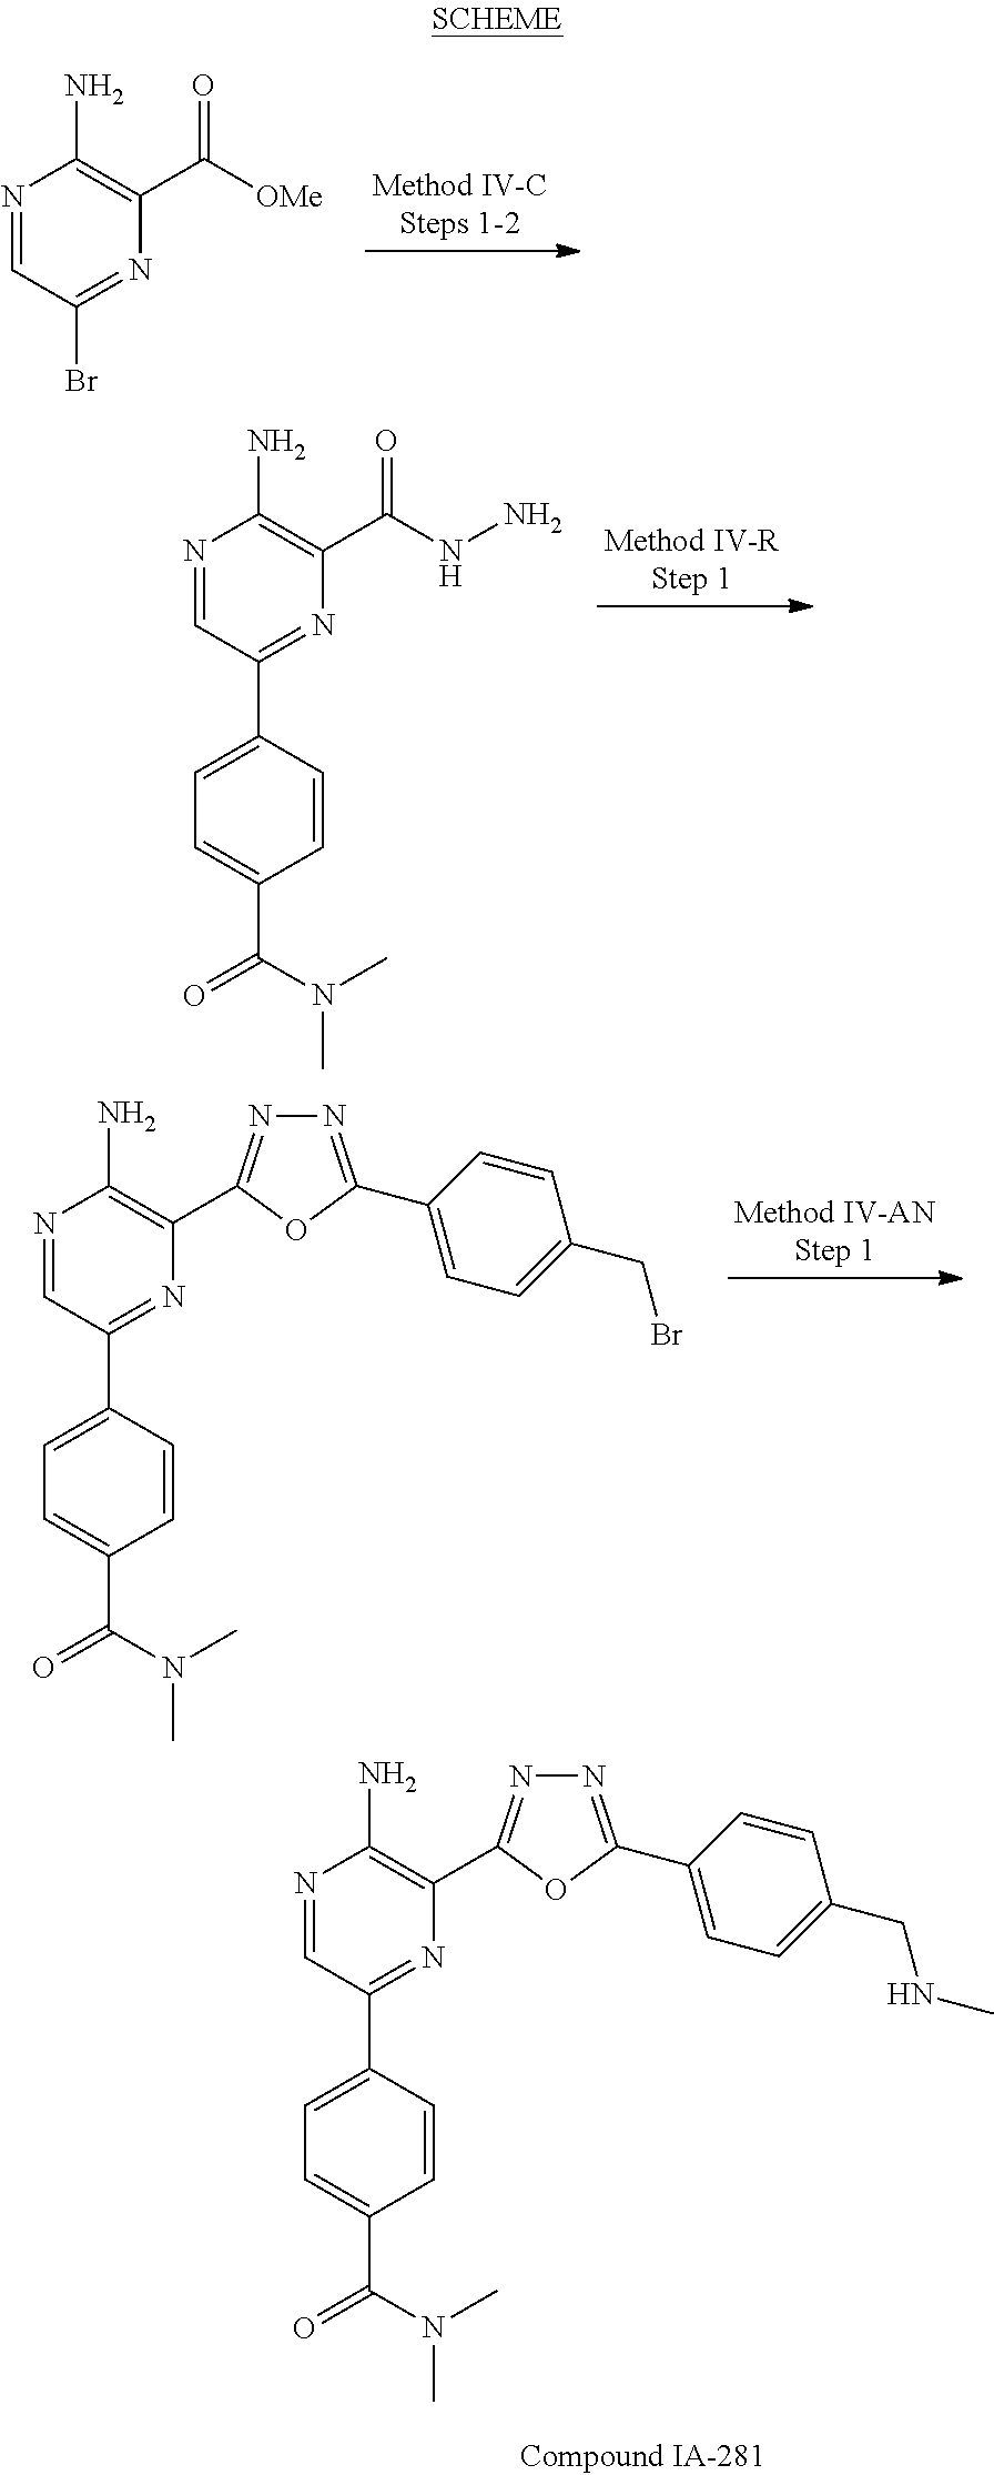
N1=CC(C2=CC=C(C(=O)N(C)C)C=C2)=NC(C2=NN=C(C3=CC=C(CNC)C=C3)O2)=C1N.N1=CC(Br)=NC(C([OMe])=O)=C1N.N1=CC(C2=CC=C(C(=O)N(C)C)C=C2)=NC(C(NN)=O)=C1N.N1=CC(C2=CC=C(C(=O)N(C)C)C=C2)=NC(C2=NN=C(C3=CC=C(CBr)C=C3)O2)=C1N
